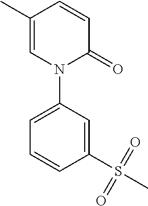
C1(C)=CN(C2=CC=CC(S(C)(=O)=O)=C2)C(=O)C=C1
